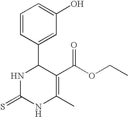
C1=CC(C2NC(=S)NC(C)=C2C(OCC)=O)=CC(O)=C1
